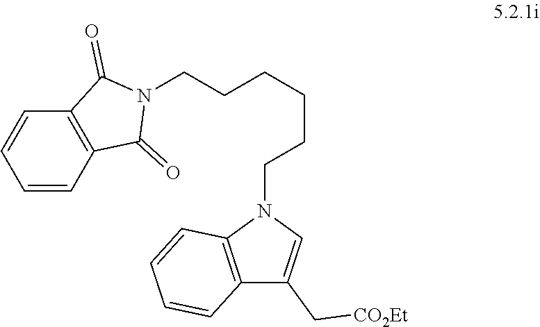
C1=CC2=C(C=C1)C(=O)N(CCCCCCN1C3=C(C(C[CO2Et])=C1)C=CC=C3)C2=O
